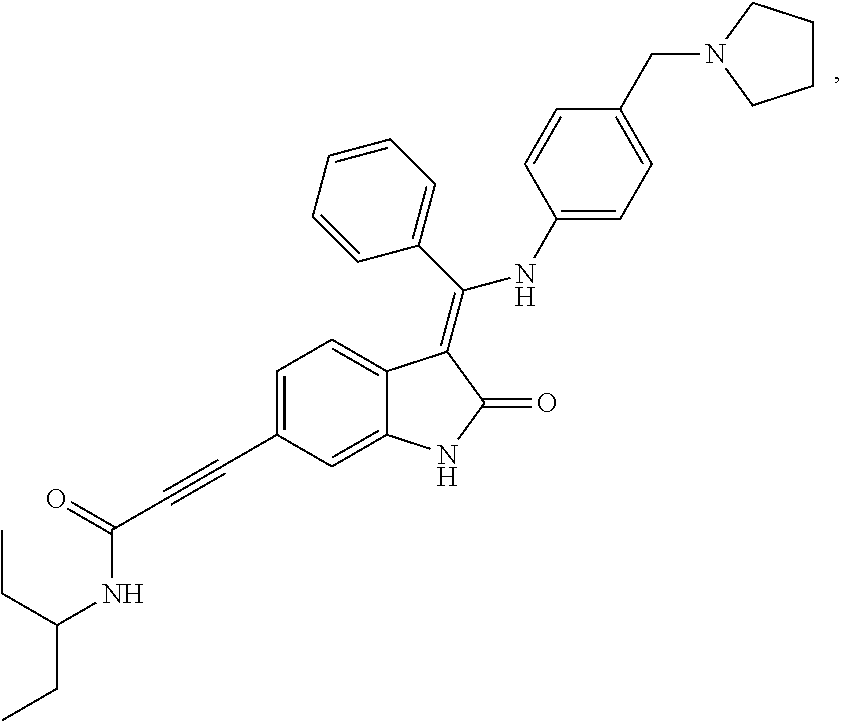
CCC(CC)NC(C#CC1=CC=C2C(=C1)NC(=O)C2=C(C1=CC=CC=C1)NC1=CC=C(CN2CCCC2)C=C1)=O
